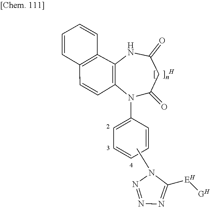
C12=C(C=CC3=C1NC(=O)CC(=O)N3C1=CC=CC=C1)C=CC=C2.N1(C)N=NN=C1[EH][GH]
